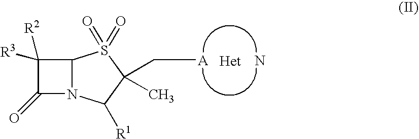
C1([R2])([R3])C(=O)N2C1S(=O)(=O)C(C[A])(C)C2[R1].N
